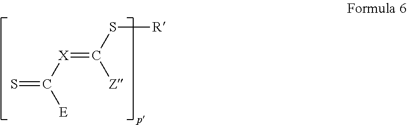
[X](=C(S[R])[Z])C(=S)[E]
